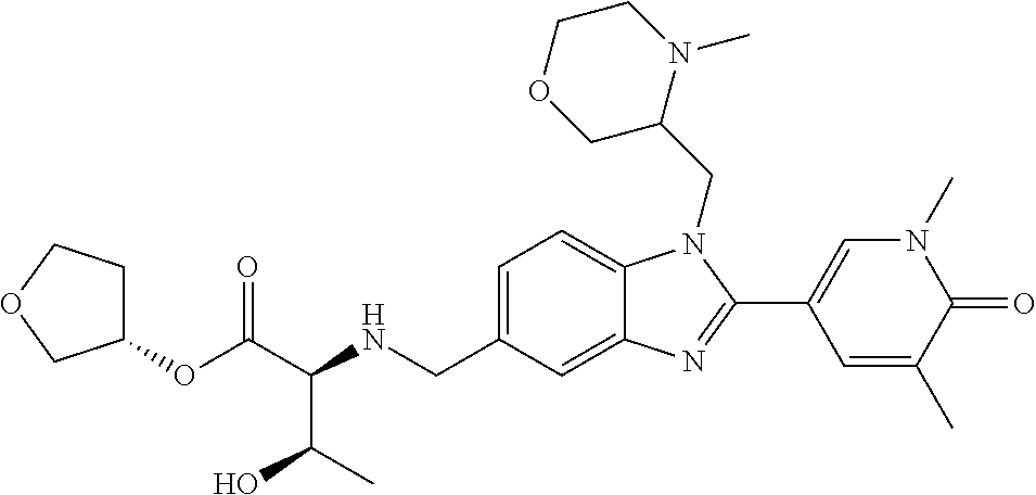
C1(OC(C(NCC2=CC=C3C(=C2)N=C(C2=CN(C)C(=O)C(C)=C2)N3CC2N(C)CCOC2)C(O)C)=O)CCOC1
